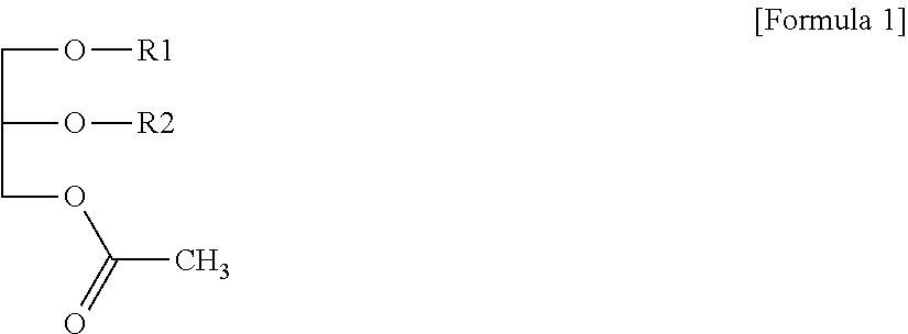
C(C(O[R2])COC(C)=O)O[R1]
